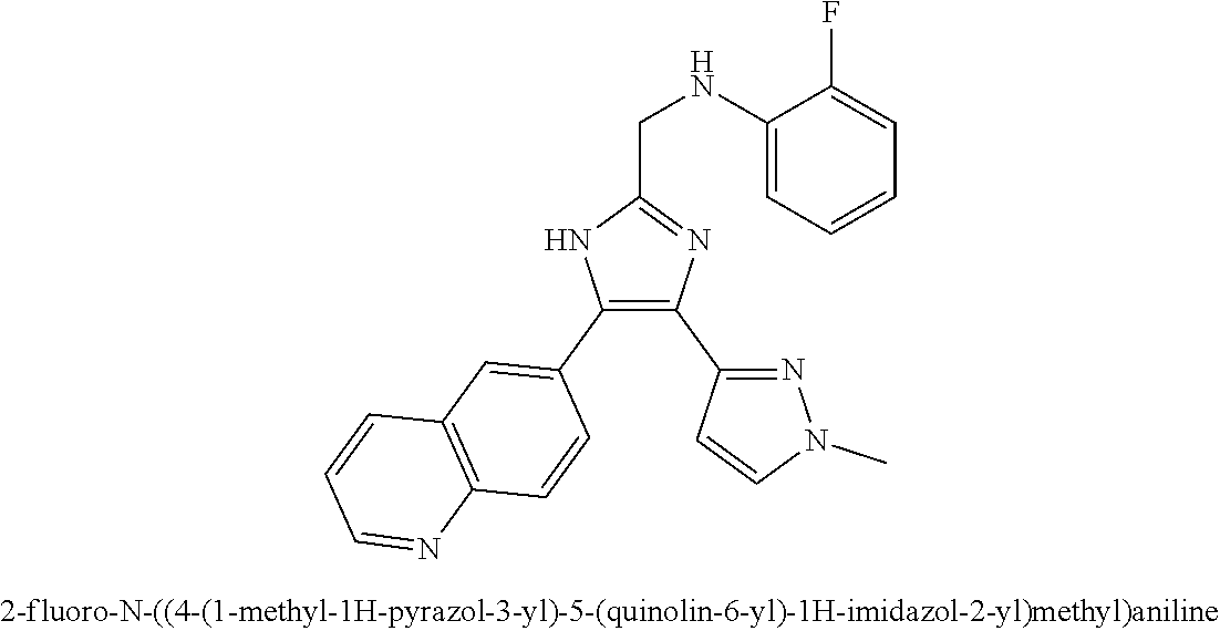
C1(NCC2=NC(C3=NN(C)C=C3)=C(C3=CC4=C(C=C3)N=CC=C4)N2)=CC=CC=C1F
